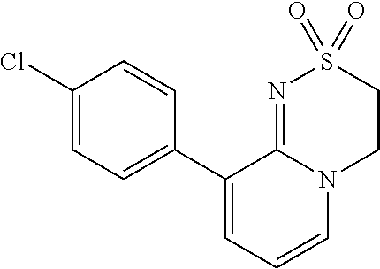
ClC1=CC=C(C2=CC=CN3C2=NS(=O)(=O)CC3)C=C1
